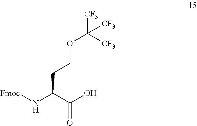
C(C(C(O)=O)N[Fmoc])COC([CF3])([CF3])[CF3]
